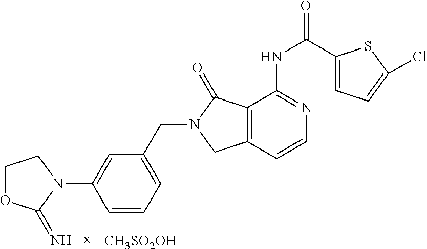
C1OC(=N)N(C2=CC(CN3CC4=C(C3=O)C(NC(C3=CC=C(Cl)S3)=O)=NC=C4)=CC=C2)C1.[x].[CH3SO2OH]
